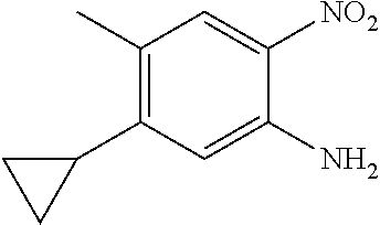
C1(C)=C(C2CC2)C=C(N)C([NO2])=C1
